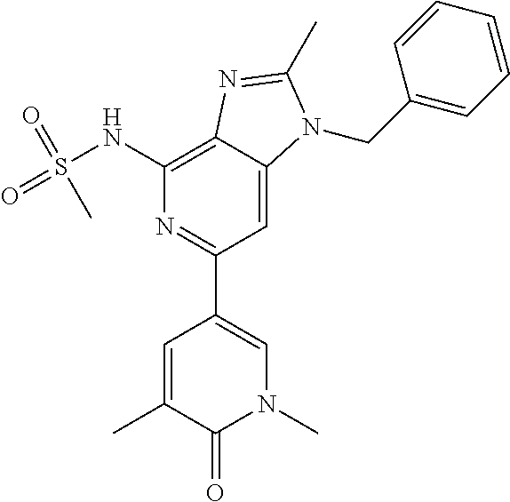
C1(NS(=O)(=O)C)=C2C(=CC(C3=CN(C)C(=O)C(C)=C3)=N1)N(CC1=CC=CC=C1)C(C)=N2
